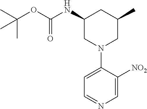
CC(OC(=O)NC1CN(C2=CC=NC=C2[NO2])CC(C)C1)(C)C
